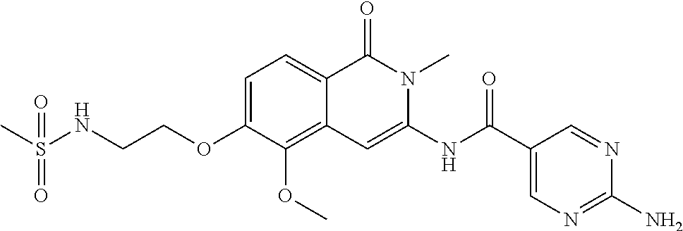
C1=C(OCCNS(C)(=O)=O)C(OC)=C2C(=C1)C(=O)N(C)C(NC(C1=CN=C(N)N=C1)=O)=C2
